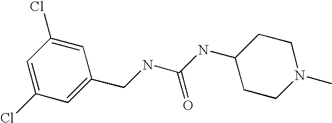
C(NC(NC1CCN(C)CC1)=O)C1=CC(Cl)=CC(Cl)=C1
